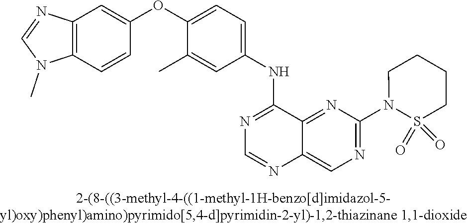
C1(OC2=CC=C(NC3=NC=NC4=CN=C(N5S(=O)(=O)CCCC5)N=C34)C=C2C)=CC2=C(C=C1)N(C)C=N2
